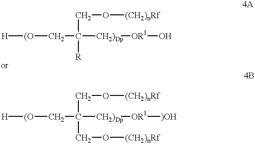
[H][(O]CC([CH2)Dp][OR1]O)(CO[(CH2)nRf])[R].[H][(O]CC([CH2)Dp][OR1][)OH])(CO[(CH2)nRf])CO[(CH2)nRf]
